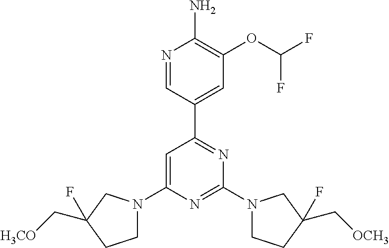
N1=CC(C2=NC(N3CCC(F)(C[OCH3])C3)=NC(N3CCC(F)(C[H3CO])C3)=C2)=CC(OC(F)F)=C1N
